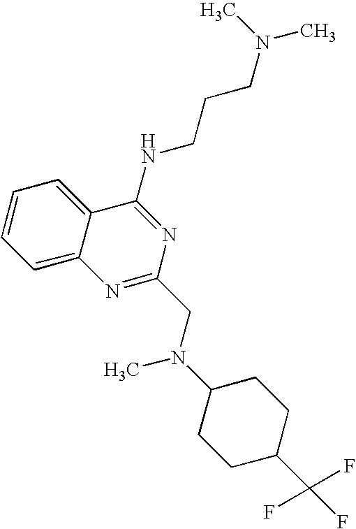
C1=CC=C2C(=C1)N=C(CN(C1CCC(C(F)(F)F)CC1)C)N=C2NCCCN(C)C
